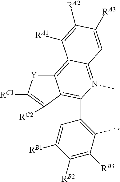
C12=C3C(=N(C)C(C4=C(C)C([RB3])=C([RB2])C([RB1])=C4)=C1C([RC2])=C([RC1])[Y]2)C=C([RA3])C([RA2])=C3[RA1]
